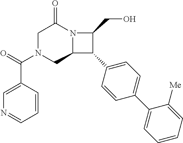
C1N(C(=O)C2=CN=CC=C2)CC2N(C1=O)C(CO)C2C1=CC=C(C2=CC=CC=C2[Me])C=C1
